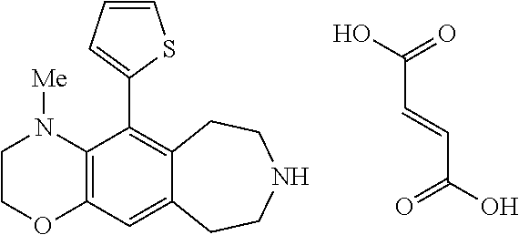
C(C=CC(O)=O)(O)=O.C1COC2=C(N1[Me])C(C1=CC=CS1)=C1C(=C2)CCNCC1
